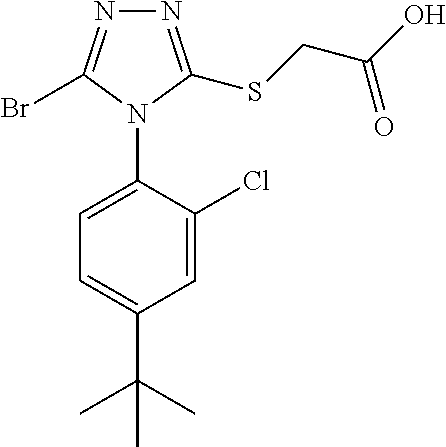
C1=C(Cl)C(N2C(Br)=NN=C2SCC(O)=O)=CC=C1C(C)(C)C
